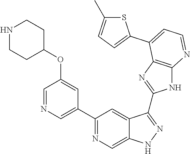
C1(C2=NC=C3C(=C2)C(C2=NC4=C(N2)N=CC=C4C2=CC=C(C)S2)=NN3)=CN=CC(OC2CCNCC2)=C1
